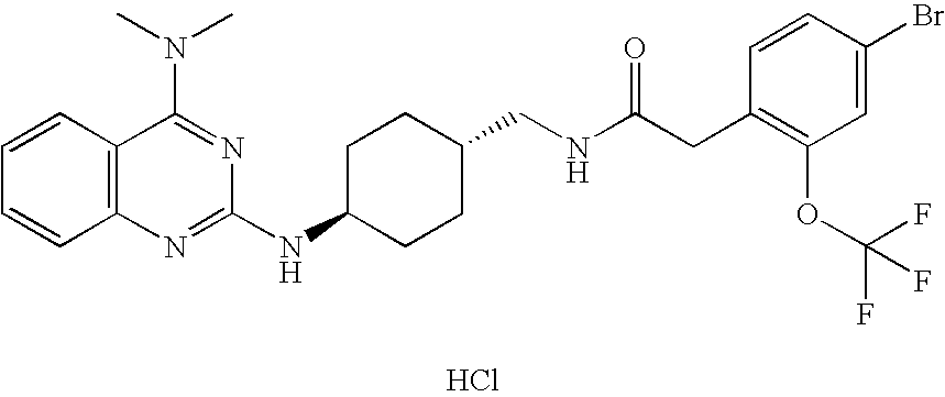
C1=CC2=C(C=C1)N=C(NC1CCC(CNC(CC3=C(OC(F)(F)F)C=C(Br)C=C3)=O)CC1)N=C2N(C)C.Cl
